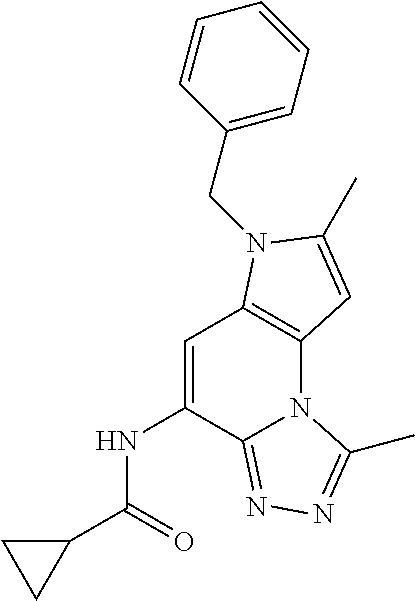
C1=C(NC(C2CC2)=O)C2=NN=C(C)N2C2=C1N(CC1=CC=CC=C1)C(C)=C2
